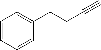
C1=CC=CC(CCC#C)=C1
